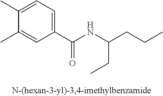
C1(C)=CC(C(NC(CC)CCC)=O)=CC=C1C
